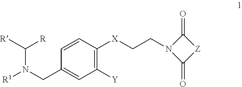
C1=CC([X]CCN2C(=O)[Z]C2=O)=C([Y])C=C1CN(C([R])[R])[R1]
